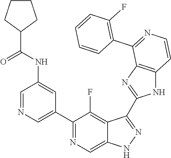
C1=NC=C(C2=NC=C3C(=C2F)C(C2=NC4=C(N2)C=CN=C4C2=C(F)C=CC=C2)=NN3)C=C1NC(=O)C1CCCC1
